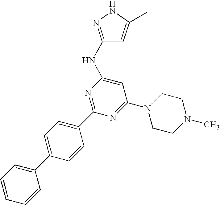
C1(NC2=CC(N3CCN(C)CC3)=NC(C3=CC=C(C4=CC=CC=C4)C=C3)=N2)=NNC(C)=C1
